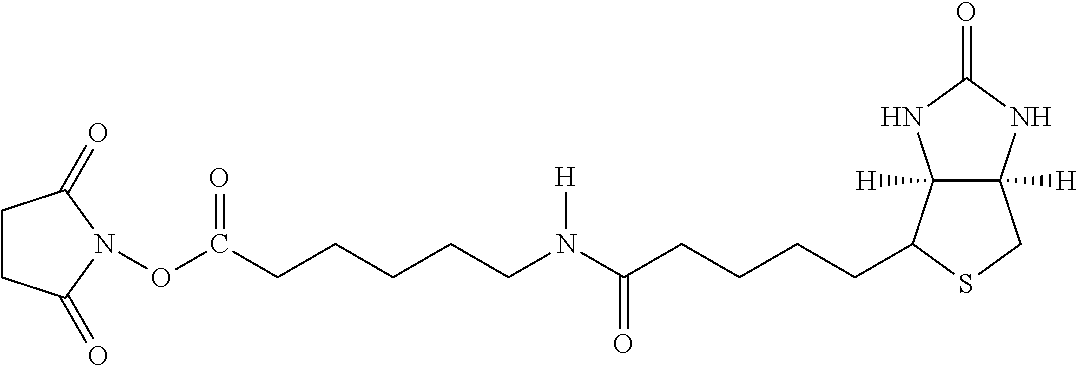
C12([H])C([H])(NC(=O)N1)CSC2CCCCC(N(CCCCCC(ON1C(=O)CCC1=O)=O)[H])=O
